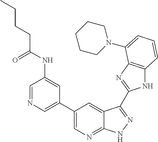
C1(C2=CN=CC(NC(CCCC)=O)=C2)=CN=C2C(=C1)C(C1=NC3=C(N1)C=CC=C3N1CCCCC1)=NN2
